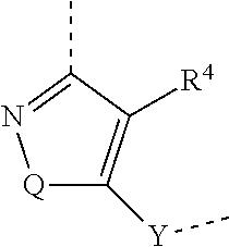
[Q]1C([Y]C)=C([R4])C(C)=N1
